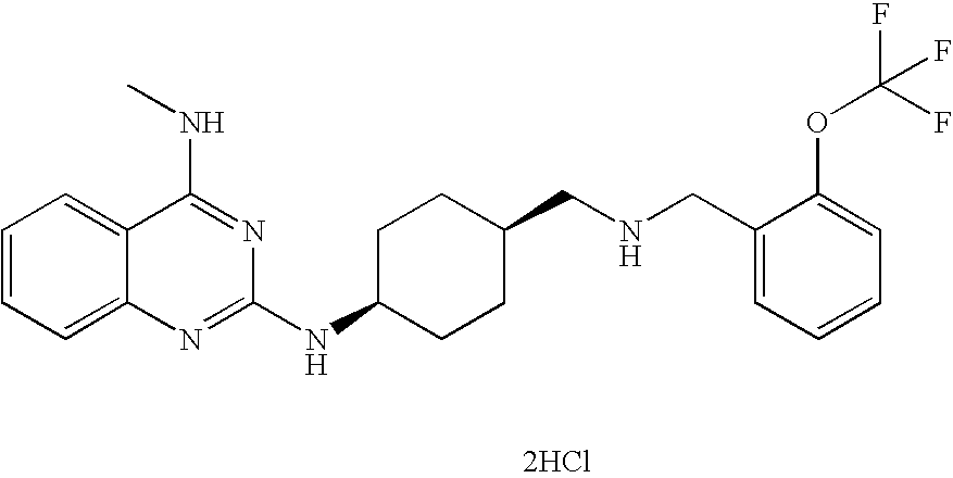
[2HCl].C1=CC=C2C(=C1)C(NC)=NC(NC1CCC(CNCC3=CC=CC=C3OC(F)(F)F)CC1)=N2
